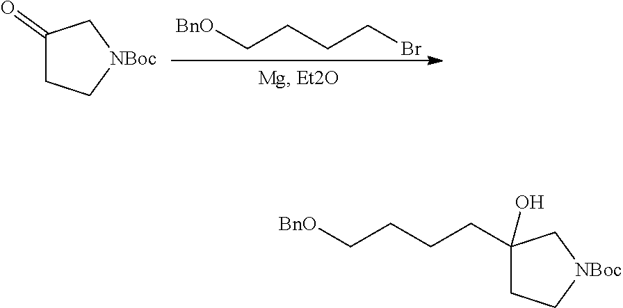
[BnO]CCCCBr.C1(=O)CC[NBoc]C1.C1(CCCC[BnO])(O)CC[NBoc]C1
